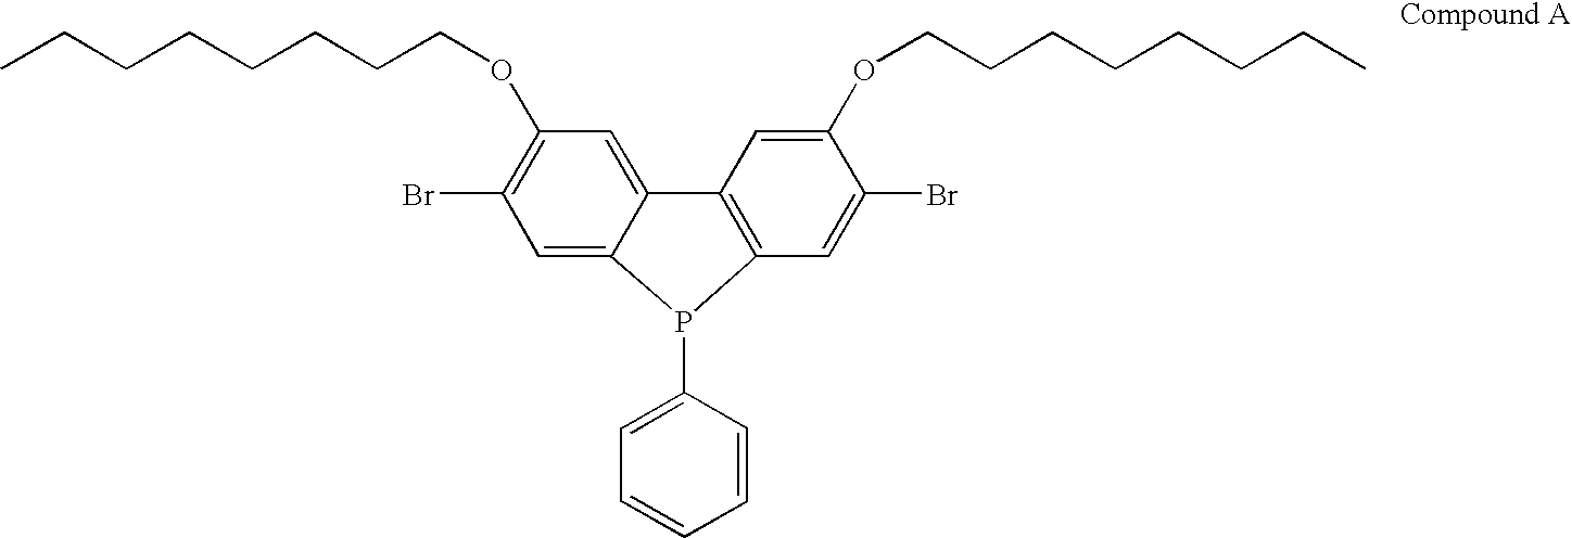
C1=C2C(=CC(Br)=C1OCCCCCCCC)P(C1=CC=CC=C1)C1=C2C=C(OCCCCCCCC)C(Br)=C1
